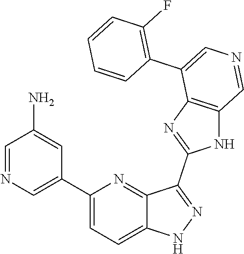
C1(C2=CN=CC(N)=C2)=CC=C2C(=N1)C(C1=NC3=C(N1)C=NC=C3C1=C(F)C=CC=C1)=NN2
